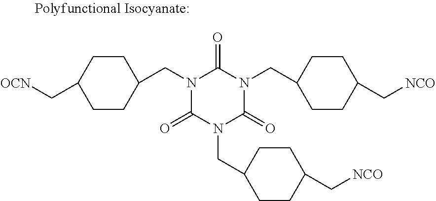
C1CC(C[OCN])CCC1CN1C(=O)N(CC2CCC(C[NCO])CC2)C(=O)N(CC2CCC(C[NCO])CC2)C1=O
